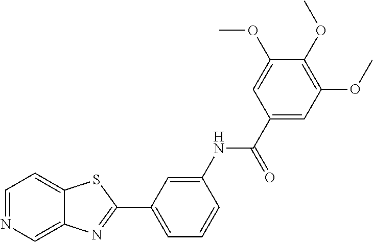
C1=NC=C2C(=C1)SC(C1=CC=CC(NC(C3=CC(OC)=C(OC)C(OC)=C3)=O)=C1)=N2
